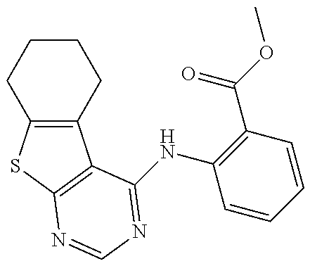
C12=C(CCCC1)C1=C(S2)N=CN=C1NC1=C(C(OC)=O)C=CC=C1
